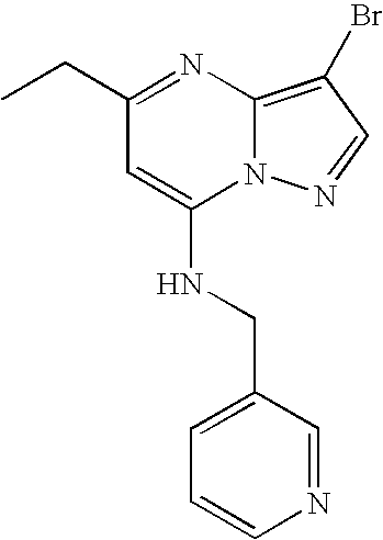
C1(CC)=NC2=C(Br)C=NN2C(NCC2=CC=CN=C2)=C1
